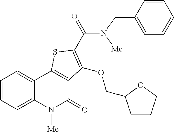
C1=CC=C2C(=C1)C1=C(C(=O)N2[Me])C(OCC2CCCO2)=C(C(=O)N([Me])CC2=CC=CC=C2)S1
